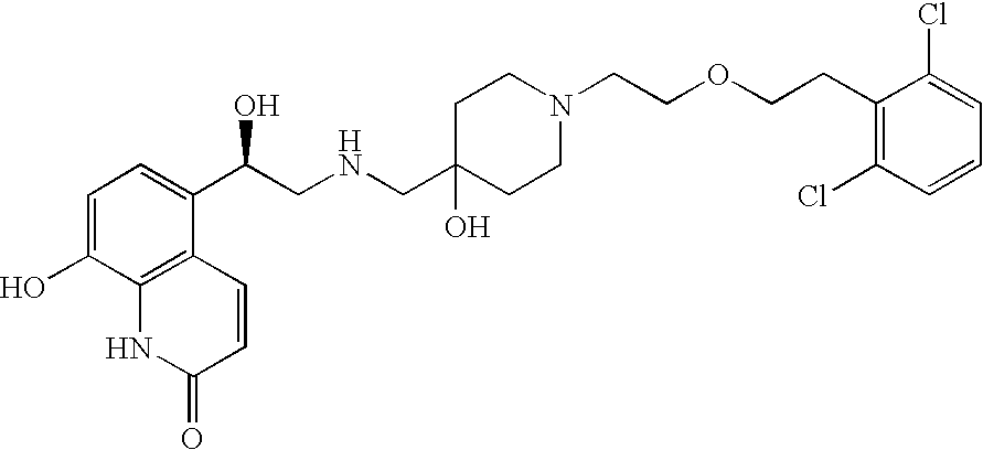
C1=C(O)C2=C(C(C(CNCC3(O)CCN(CCOCCC4=C(Cl)C=CC=C4Cl)CC3)O)=C1)C=CC(=O)N2
